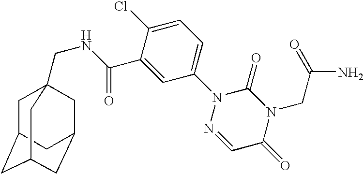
C1(C(NCC23CC4CC(CC(C2)C4)C3)=O)=CC(N2N=CC(=O)N(CC(N)=O)C2=O)=CC=C1Cl
